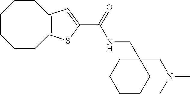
C1CCCC2=C(CC1)C=C(C(NCC1(CN(C)C)CCCCC1)=O)S2
